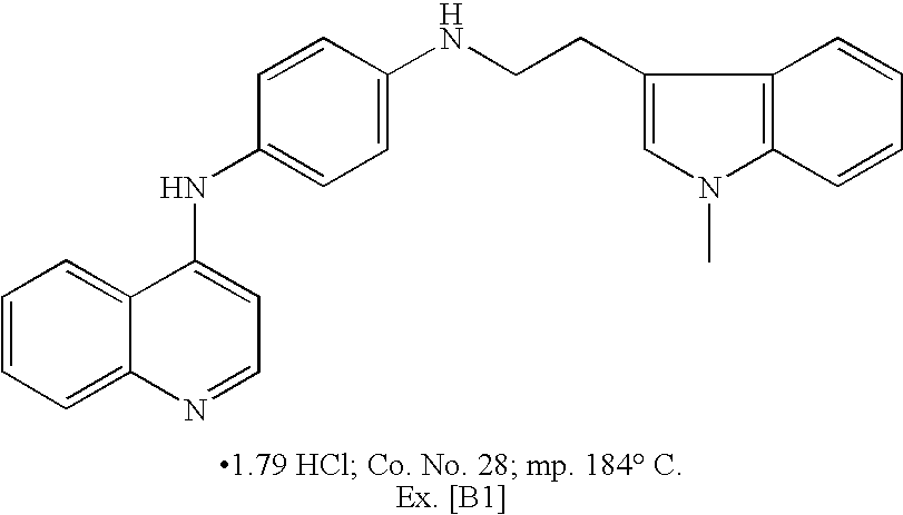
C12=CC=CC=C1N=CC=C2NC1=CC=C(NCCC2=CN(C)C3=C2C=CC=C3)C=C1
